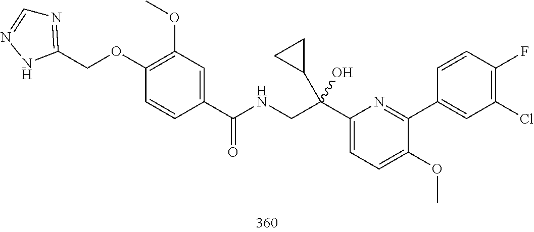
C1(Cl)=C(F)C=CC(C2=NC(C(CNC(C3=CC(OC)=C(OCC4=NC=NN4)C=C3)=O)(C3CC3)O)=CC=C2OC)=C1
